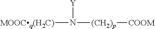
[MOOCq(H2C)]N([(CH2)p][COOM])[Y]
